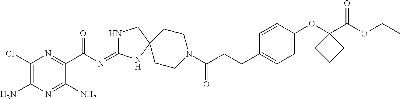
C1(Cl)=C(N)N=C(N)C(C(N=C2NCC3(N2)CCN(C(CCC2=CC=C(OC4(C(OCC)=O)CCC4)C=C2)=O)CC3)=O)=N1
